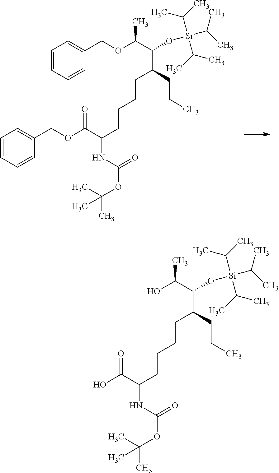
C1=CC=CC(COC(C(O[Si](C(C)C)(C(C)C)C(C)C)C(CCC)CCCCC(NC(OC(C)(C)C)=O)C(OCC2=CC=CC=C2)=O)C)=C1.OC(C(O[Si](C(C)C)(C(C)C)C(C)C)C(CCC)CCCCC(NC(OC(C)(C)C)=O)C(O)=O)C
